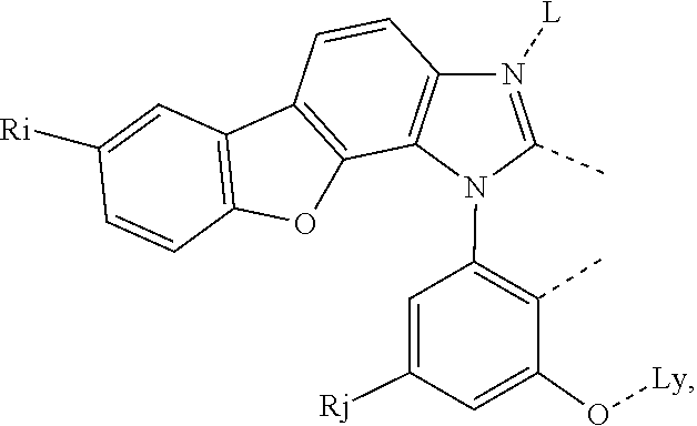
C1=C([Rj])C=C(O[Ly])C(C)=C1N1C2=C(C=CC3=C2OC2=C3C=C([Ri])C=C2)N([L])=C1C
